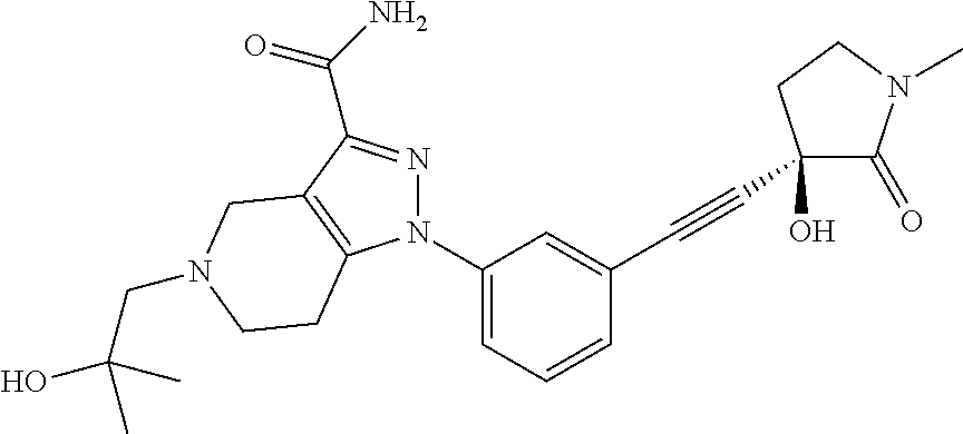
C1=CC=C(N2N=C(C(=O)N)C3=C2CCN(CC(O)(C)C)C3)C=C1C#CC1(O)C(=O)N(C)CC1
